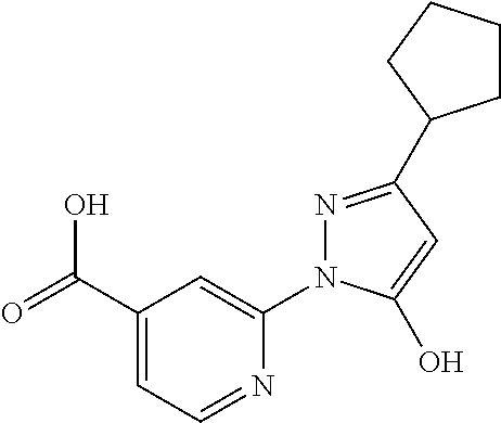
C1(C(=O)O)=CC=NC(N2N=C(C3CCCC3)C=C2O)=C1
